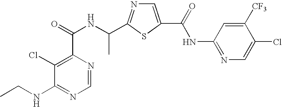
C1(Cl)=C(C(=O)NC(C)C2=NC=C(C(=O)NC3=NC=C(Cl)C([CF3])=C3)S2)N=CN=C1NCC
